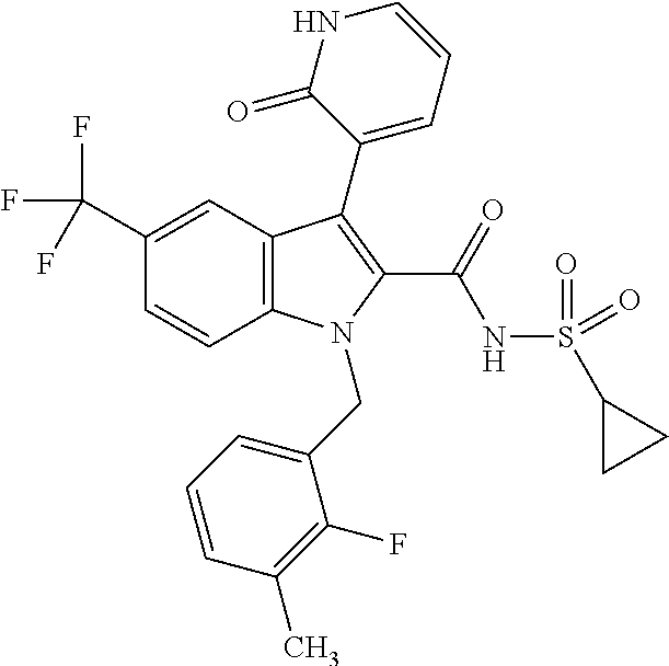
C12=C(C=C(C(F)(F)F)C=C1)C(C1=CC=CNC1=O)=C(C(=O)NS(C1CC1)(=O)=O)N2CC1=CC=CC(C)=C1F
